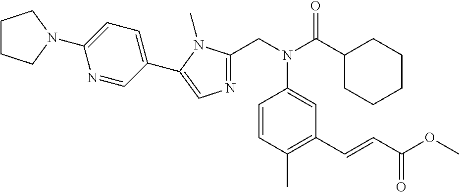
N(C(C1CCCCC1)=O)(C1=CC(C=CC(OC)=O)=C(C)C=C1)CC1=NC=C(C2=CC=C(N3CCCC3)N=C2)N1C
